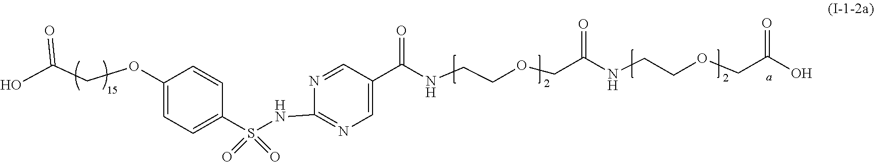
C1(NS(C2=CC=C(OCC(=O)O)C=C2)(=O)=O)=NC=C(C(NCCOCC(NCCOCC(O)=O)=O)=O)C=N1
